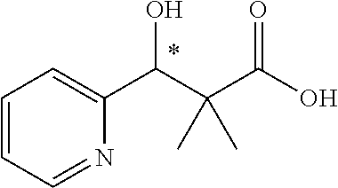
C1=CC=NC(C(C(C(O)=O)(C)C)O)=C1
